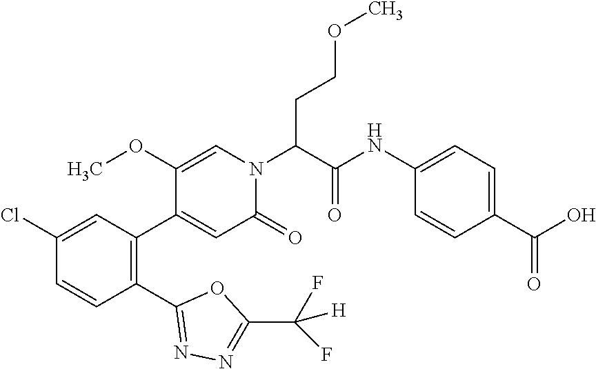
C1(OC)=CN(C(C(=O)NC2=CC=C(C(O)=O)C=C2)CCOC)C(=O)C=C1C1=C(C2=NN=C(C([H])(F)F)O2)C=CC(Cl)=C1
